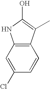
C1=C(Cl)C=CC2=C1NC(O)=C2C
